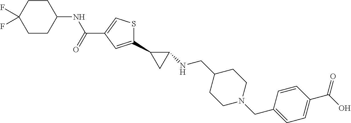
C1(C2CC2NCC2CCN(CC3=CC=C(C(=O)O)C=C3)CC2)=CC(C(NC2CCC(F)(F)CC2)=O)=CS1
